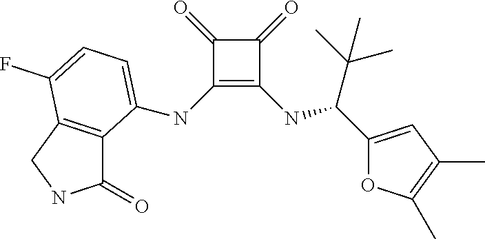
C1(=O)C(NC2=CC=C(F)C3=C2C(=O)NC3)=C(NC(C(C)(C)C)C2=CC(C)=C(C)O2)C1=O
